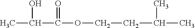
C(C)(O)C(OCCC(C)C)=O
